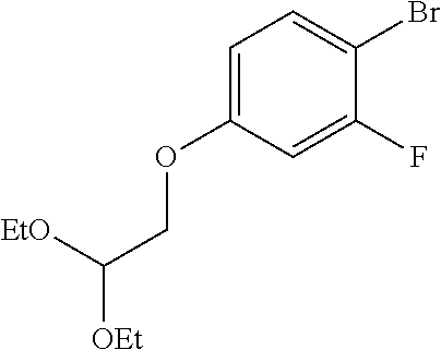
C1=C(OCC([EtO])[OEt])C=C(F)C(Br)=C1
